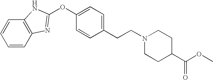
C12=C(C=CC=C1)N=C(OC1=CC=C(CCN3CCC(C(OC)=O)CC3)C=C1)N2
